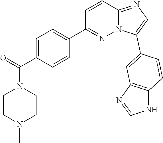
C1=C(C(=O)N2CCN(C)CC2)C=CC(C2=NN3C(=NC=C3C3=CC4=C(NC=N4)C=C3)C=C2)=C1
